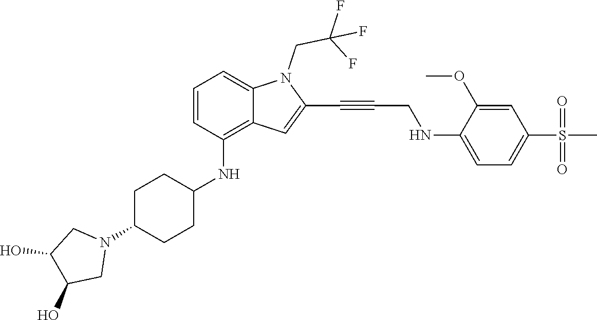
C(C#CC1=CC2=C(NC3CCC(N4CC(O)C(O)C4)CC3)C=CC=C2N1CC(F)(F)F)NC1=CC=C(S(C)(=O)=O)C=C1OC
